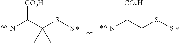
CC(C)(C([CO2H])N)SS.C(C([CO2H])N)SS
